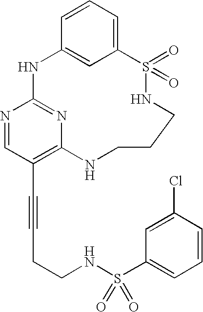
C1=CC=C2C=C1NC1=NC(=C(C#CCCNS(C3=CC=CC(Cl)=C3)(=O)=O)C=N1)NCCCNS2(=O)=O
